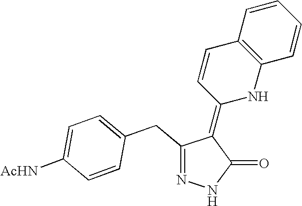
N1=C(CC2=CC=C([AcHN])C=C2)C(=C2NC3=C(C=C2)C=CC=C3)C(=O)N1
